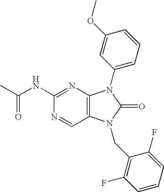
C1(NC(C)=O)=NC2=C(C=N1)N(CC1=C(F)C=CC=C1F)C(=O)N2C1=CC=CC(OC)=C1
